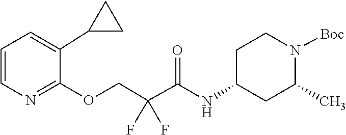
C1=C(C2CC2)C(OCC(F)(C(=O)NC2CC(C)N([Boc])CC2)F)=NC=C1
